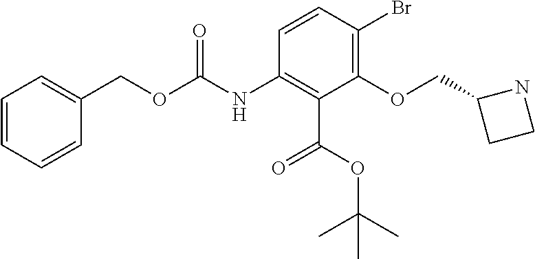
N(C1=C(C(OC(C)(C)C)=O)C(OCC2CCN2)=C(Br)C=C1)C(OCC1=CC=CC=C1)=O
